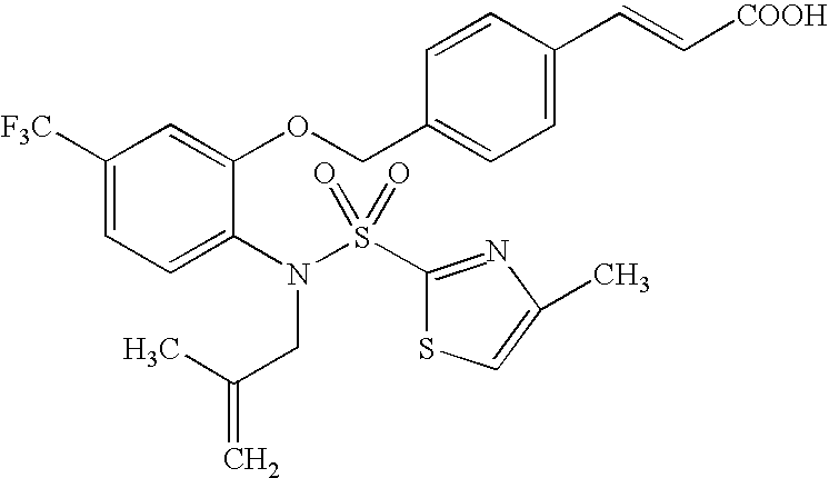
C1([F3C])=CC=C(N(S(C2=NC(C)=CS2)(=O)=O)CC(=C)C)C(OCC2=CC=C(C=C[COOH])C=C2)=C1
